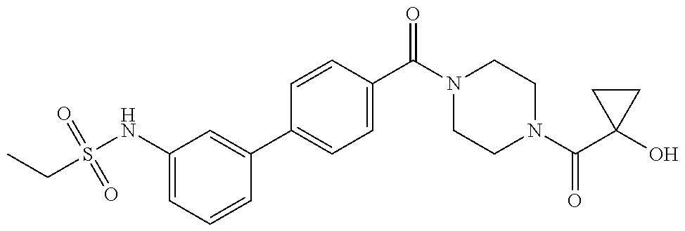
CCS(NC1=CC=CC(C2=CC=C(C(N3CCN(C(C4(O)CC4)=O)CC3)=O)C=C2)=C1)(=O)=O
